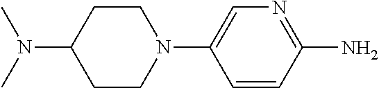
N(C1CCN(C2=CN=C(N)C=C2)CC1)(C)C
